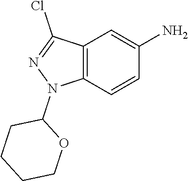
C12=C(C=CC(N)=C1)N(C1CCCCO1)N=C2Cl
